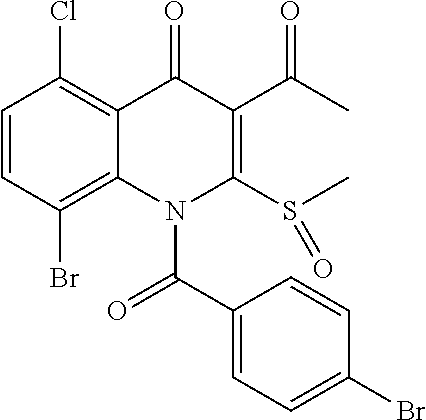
C1=CC(Br)=C2C(=C1Cl)C(=O)C(C(C)=O)=C(S(C)=O)N2C(=O)C1=CC=C(Br)C=C1
